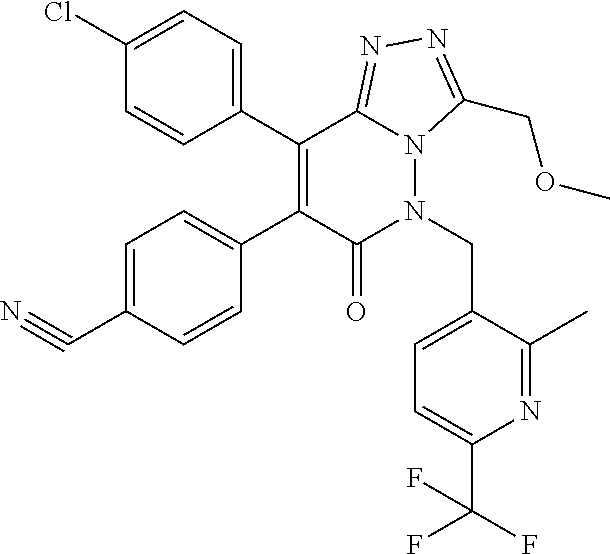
C1(Cl)=CC=C(C2=C(C3=CC=C(C#N)C=C3)C(=O)N(CC3=CC=C(C(F)(F)F)N=C3C)N3C2=NN=C3COC)C=C1
